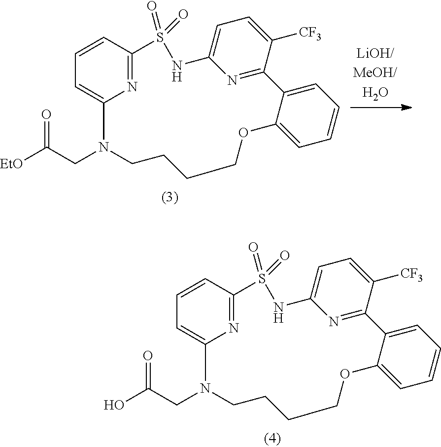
N1=C2C=CC=C1N(CC([EtO])=O)CCCCOC1=CC=CC=C1C1=NC(=CC=C1[CF3])NS2(=O)=O.N1=C2C=CC=C1N(CC(O)=O)CCCCOC1=CC=CC=C1C1=NC(=CC=C1[CF3])NS2(=O)=O
